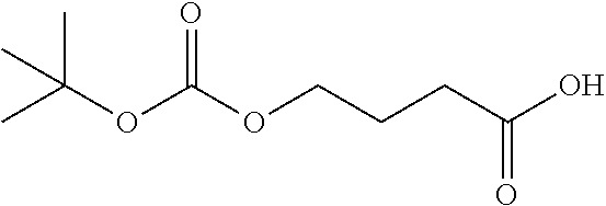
CC(C)(OC(OCCCC(O)=O)=O)C
